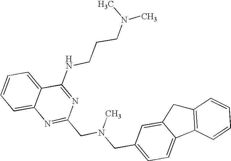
C1=CC=C2C(=C1)N=C(CN(CC1=CC=C3C(=C1)CC1=C3C=CC=C1)C)N=C2NCCCN(C)C
